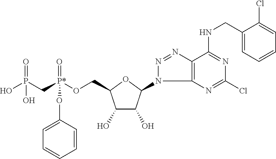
C1(O)C(O)C(N2C3=C(N=N2)C(NCC2=CC=CC=C2Cl)=NC(Cl)=N3)OC1CO[P*](CP(O)(=O)O)(=O)OC1=CC=CC=C1
